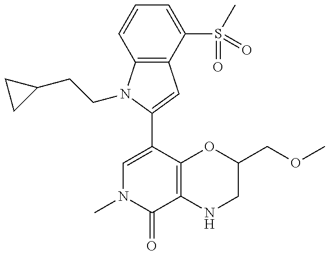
C12=C(N(CCC3CC3)C(C3=CN(C)C(=O)C4=C3OC(COC)CN4)=C1)C=CC=C2S(C)(=O)=O
